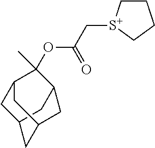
C1C[S+](CC(OC2(C)C3CC4CC2CC(C4)C3)=O)CC1
